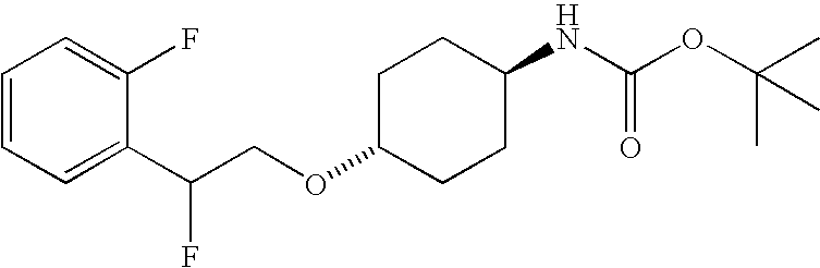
C1=CC=C(C(COC2CCC(NC(OC(C)(C)C)=O)CC2)F)C(F)=C1
